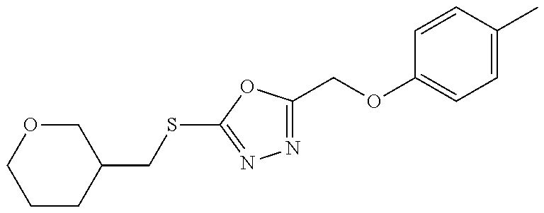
C1CC(CSC2=NN=C(COC3=CC=C(C)C=C3)O2)COC1
